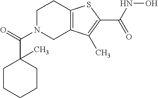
C12=C(SC(C(NO)=O)=C1C)CCN(C(=O)C1(C)CCCCC1)C2
